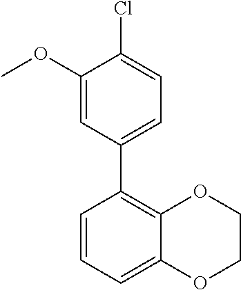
C1(OC)=CC(C2=C3C(=CC=C2)OCCO3)=CC=C1Cl
